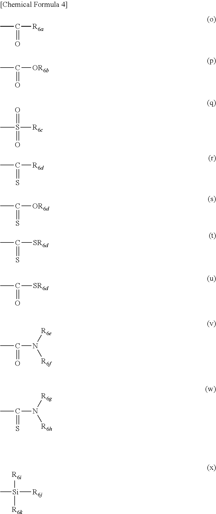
CC([R6a])=O.CC([OR6b])=O.CS([R6c])(=O)=O.CC([R6d])=S.CC([OR6d])=S.CC([SR6d])=S.CC([SR6d])=O.CC(N([R6e])[R6f])=O.CC(N([R6g])[R6h])=S.C[Si]([R6j])([R6i])[R6k]
